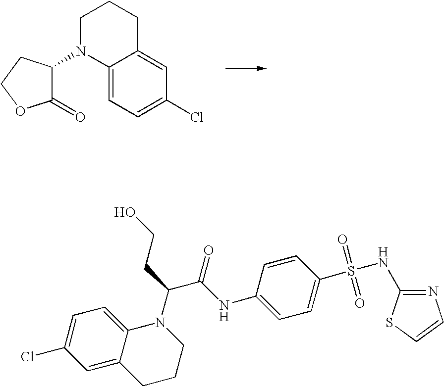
C1(=O)C(N2C3=CC=C(Cl)C=C3CCC2)CCO1.C1=C2C(=CC=C1Cl)N(C(CCO)C(NC1=CC=C(S(=O)(=O)NC3=NC=CS3)C=C1)=O)CCC2
